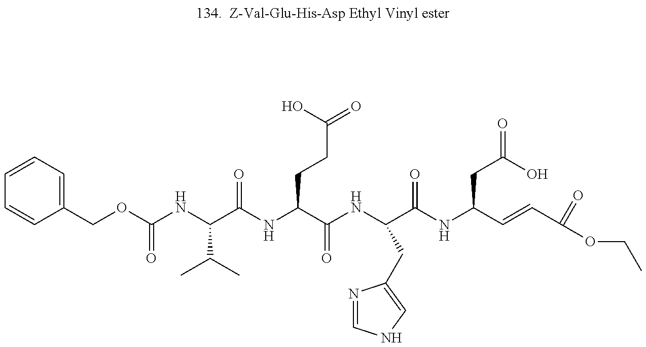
C1=CC=C(COC(NC(C(NC(C(NC(C(=O)NC(CC(O)=O)C=CC(=O)OCC)CC2=CNC=N2)=O)CCC(=O)O)=O)C(C)C)=O)C=C1
